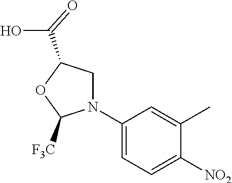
C1(N2CC(C(=O)O)OC2[F3C])=CC=C([NO2])C(C)=C1
